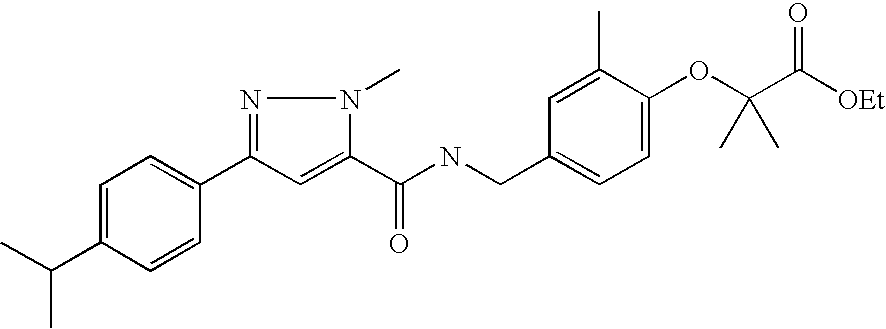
C1=C(C(C)C)C=CC(C2=NN(C)C(C(NCC3=CC=C(OC(C([OEt])=O)(C)C)C(C)=C3)=O)=C2)=C1
